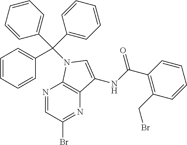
N1=CC(Br)=NC2=C1N(C(C1=CC=CC=C1)(C1=CC=CC=C1)C1=CC=CC=C1)C=C2NC(C1=C(CBr)C=CC=C1)=O
